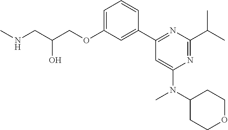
C1=C(OCC(CNC)O)C=C(C2=NC(C(C)C)=NC(N(C3CCOCC3)C)=C2)C=C1
